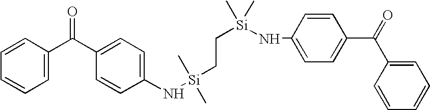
C1=CC(C(C2=CC=C(N[Si](C)(C)CC[Si](NC3=CC=C(C(=O)C4=CC=CC=C4)C=C3)(C)C)C=C2)=O)=CC=C1
